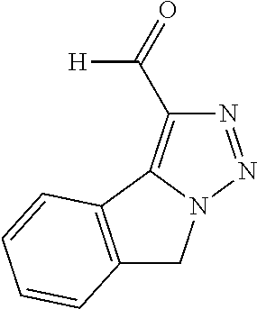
[H]C(C1=C2N(N=N1)CC1=C2C=CC=C1)=O
